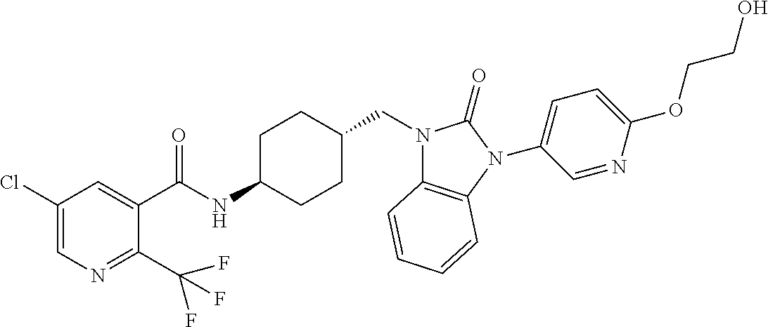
C1(Cl)=CN=C(C(F)(F)F)C(C(NC2CCC(CN3C4=C(N(C5=CC=C(OCCO)N=C5)C3=O)C=CC=C4)CC2)=O)=C1
